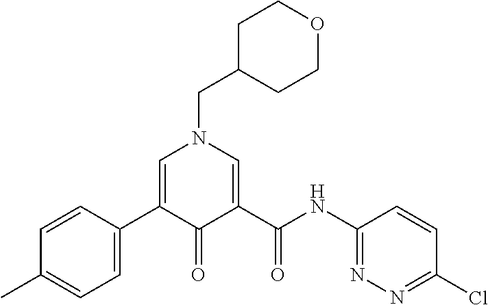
C1=C(C2=CN(CC3CCOCC3)C=C(C(NC3=NN=C(Cl)C=C3)=O)C2=O)C=CC(C)=C1
